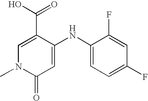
C1(C(=O)O)=CN(C)C(=O)C=C1NC1=CC=C(F)C=C1F
